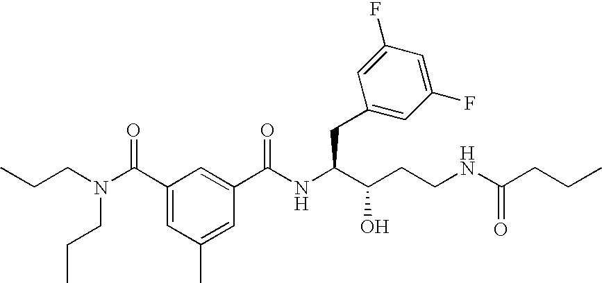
C1(C(NC(C(CCNC(=O)CCC)O)CC2=CC(F)=CC(F)=C2)=O)=CC(C(N(CCC)CCC)=O)=CC(C)=C1
